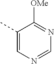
C1(C)=CN=CN=C1[OMe]
